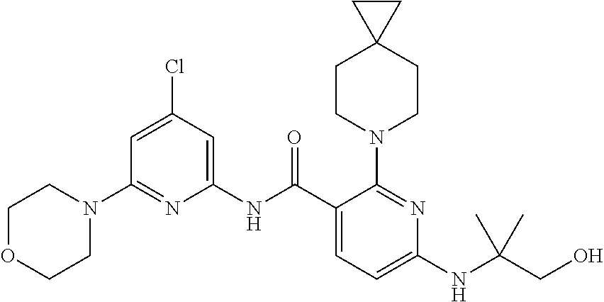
C1(NC(C2=CC=C(NC(CO)(C)C)N=C2N2CCC3(CC2)CC3)=O)=CC(Cl)=CC(N2CCOCC2)=N1
